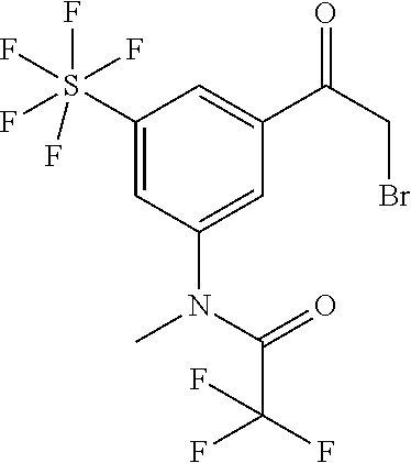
C1(S(F)(F)(F)(F)F)=CC(N(C(C(F)(F)F)=O)C)=CC(C(CBr)=O)=C1
